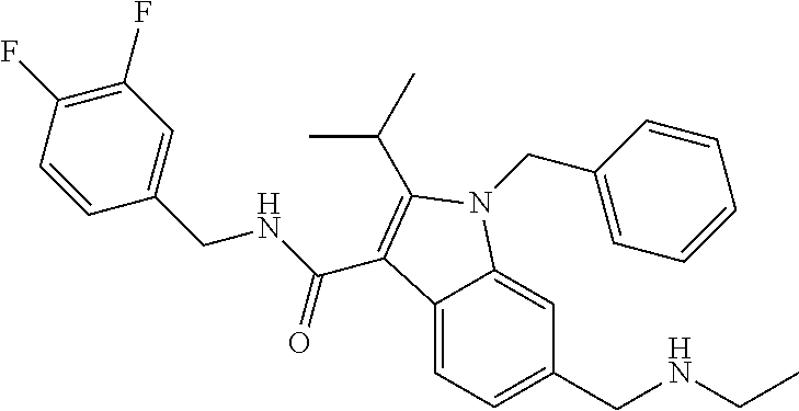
C12=CC=C(CNCC)C=C1N(CC1=CC=CC=C1)C(C(C)C)=C2C(NCC1=CC(F)=C(F)C=C1)=O
